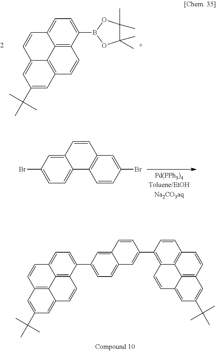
C1=C(C2=CC=C3C(=C2)C=CC(C2=C4C5=C(C=C2)C=CC2=C5C(=CC(C(C)(C)C)=C2)C=C4)=C3)C2=C3C(=C1)C=CC1=C3C(=CC(C(C)(C)C)=C1)C=C2.C1=C(B2OC(C)(C)C(C)(C)O2)C2=C3C(=C1)C=CC1=CC(C(C)(C)C)=CC(=C31)C=C2.C12=CC(Br)=CC=C1C1=C(C=C2)C=C(Br)C=C1
